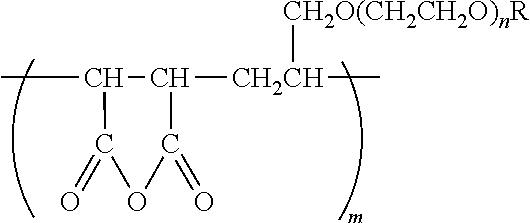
CC1C([CH2CH](C)[CH2O(CH2CH2O)nR])C(=O)OC1=O
